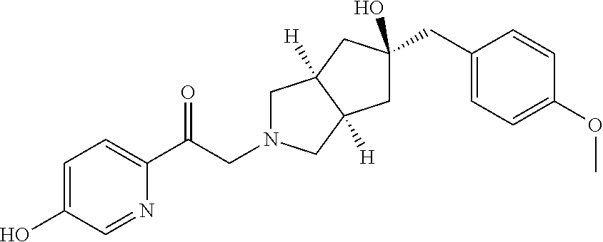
C1=C(O)C=NC(C(CN2CC3([H])C([H])(C2)CC(O)(CC2=CC=C(OC)C=C2)C3)=O)=C1
